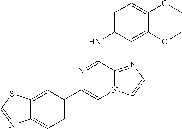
C12=CC(C3=CN4C(=NC=C4)C(NC4=CC=C(OC)C(OC)=C4)=N3)=CC=C1N=CS2
